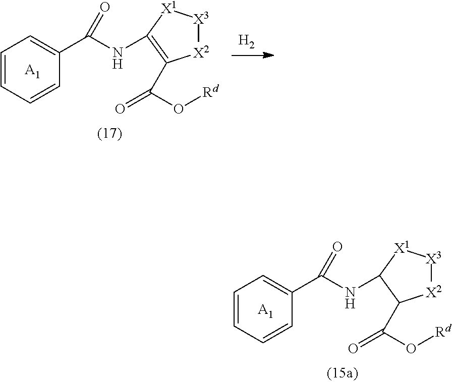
[A1].C1=CC=CC(C(NC2=C(C(=O)O[Rd])[X2][X3][X1]2)=O)=C1.[H2].[A1].C1=CC=CC(C(NC2[X1][X3][X2]C2C(=O)O[Rd])=O)=C1
